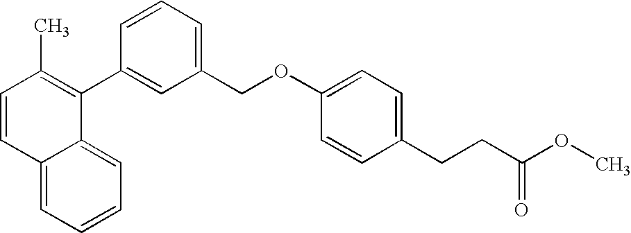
C1(C)=C(C2=CC(COC3=CC=C(CCC(OC)=O)C=C3)=CC=C2)C2=CC=CC=C2C=C1
